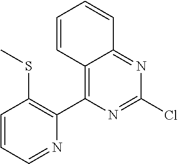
C1=CC=NC(C2=C3C(=NC(Cl)=N2)C=CC=C3)=C1SC
